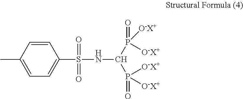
C1=CC(C)=CC=C1S(NC(P(=O)([O-X+])[O-X+])P(=O)([O-X+])[O-X+])(=O)=O
